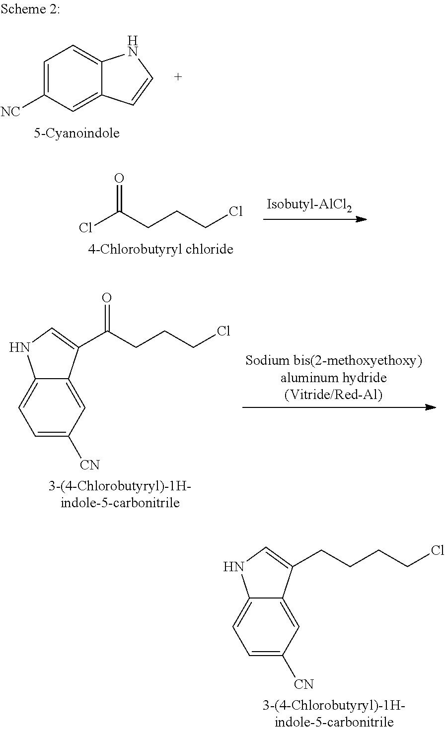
C1=C([NC])C=C2C(=C1)NC=C2.ClC(CCCCl)=O.C1=C([CN])C=C2C(=C1)NC=C2C(CCCCl)=O.C1=C([CN])C=C2C(=C1)NC=C2CCCCCl
